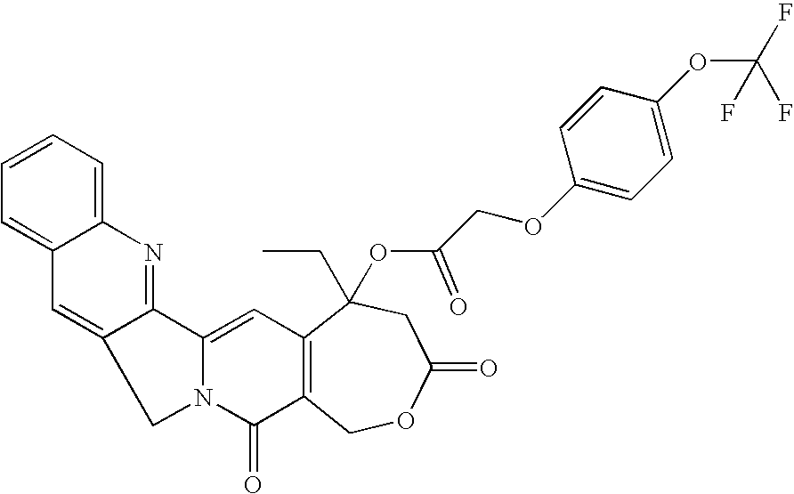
C12=CC=CC=C1C=C1C(=N2)C2=CC3=C(C(=O)N2C1)COC(=O)CC3(CC)OC(COC1=CC=C(OC(F)(F)F)C=C1)=O
